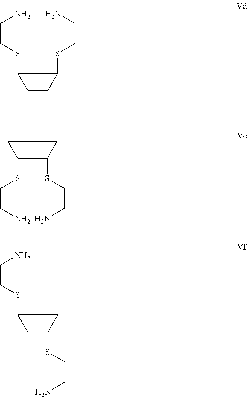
C1CC(SCCN)C1SCCN.C1C(SCCN)CC1SCCN.C1(SCCN)CCC1SCCN
